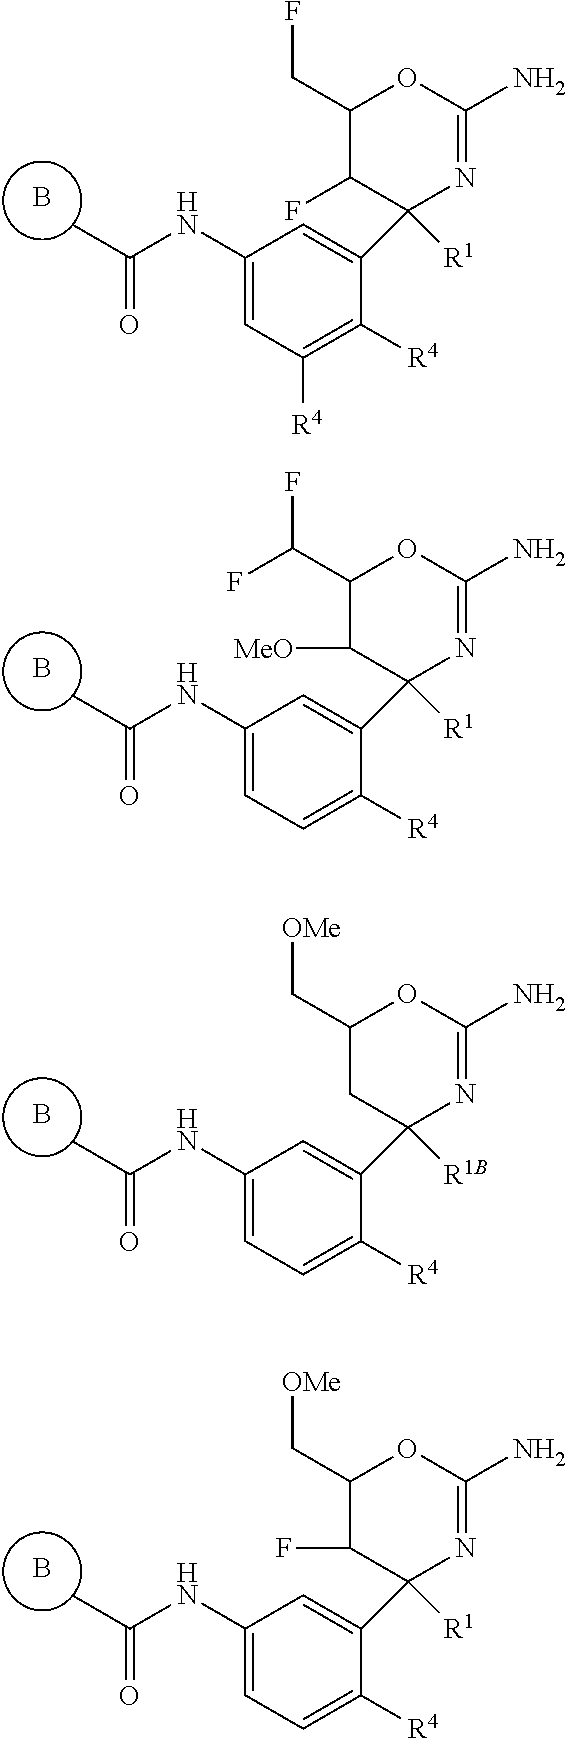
B.C1(NC(C)=O)=CC([R4])=C([R4])C(C2([R1])N=C(N)OC(CF)C2F)=C1.B.C1(NC(C)=O)=CC=C([R4])C(C2([R1])N=C(N)OC(C(F)F)C2[MeO])=C1.B.C1(NC(C)=O)=CC=C([R4])C(C2([R1B])N=C(N)OC(C[OMe])C2)=C1.B.C1(NC(C)=O)=CC=C([R4])C(C2([R1])N=C(N)OC(C[OMe])C2F)=C1
